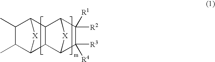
C1(C)C2[X]C(C1C)C1C2C2C([R3])([R4])C([R2])([R1])C1[X]2
